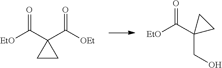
[EtO]C(C1(C([OEt])=O)CC1)=O.[EtO]C(C1(CO)CC1)=O
